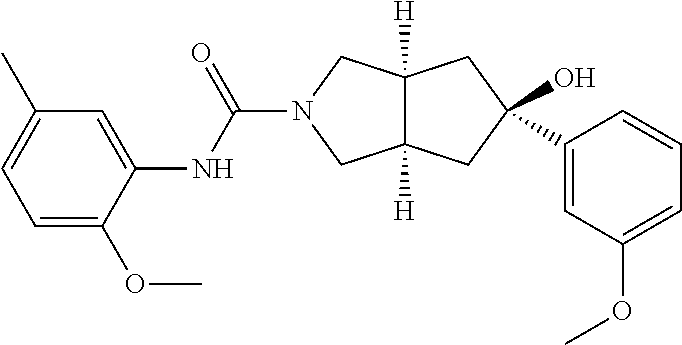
C12([H])C([H])(CN(C(NC3=CC(C)=CC=C3OC)=O)C1)CC(C1=CC(OC)=CC=C1)(O)C2
